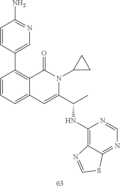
C1=CC(C2=C3C(=CC=C2)C=C(C(NC2=C4C(=NC=N2)SC=N4)C)N(C2CC2)C3=O)=CN=C1N
